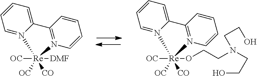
C1=N2C(=CC=C1)C1=N(C=CC=C1)[Re]2([DMF])([OC])([CO])[OC].C1=N2C(=CC=C1)C1=N(C=CC=C1)[Re]2(OCCN(CCO)CCO)([OC])([CO])[OC]
